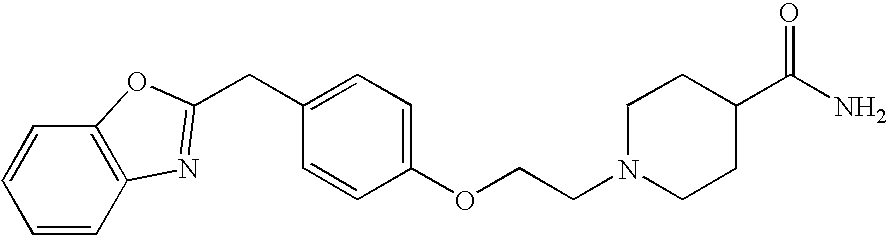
C1=CC2=C(C=C1)OC(CC1=CC=C(OCCN3CCC(C(N)=O)CC3)C=C1)=N2
